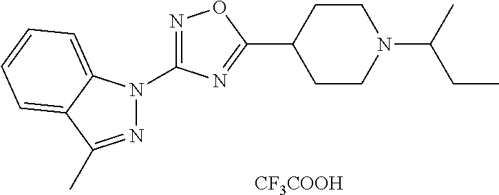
N1=C(N2N=C(C)C3=CC=CC=C23)N=C(C2CCN(C(CC)C)CC2)O1.[CF3COOH]
